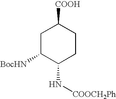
C1C([BocHN])C(N[COOCH2Ph])CCC1[COOH]
